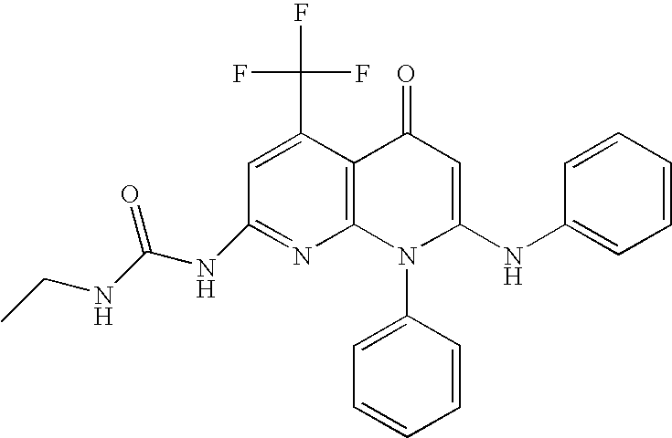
C1(NC(NCC)=O)=NC2=C(C(C(F)(F)F)=C1)C(=O)C=C(NC1=CC=CC=C1)N2C1=CC=CC=C1
